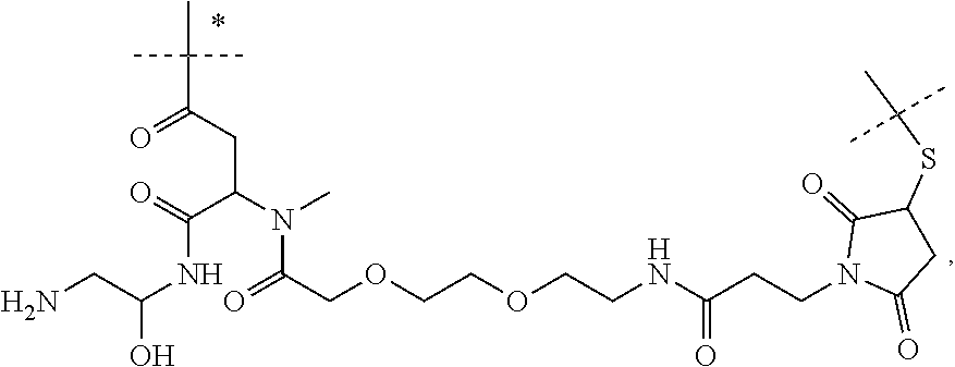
OC(CN)NC(C(N(C)C(COCCOCCNC(CCN1C(=O)CC(SC(C)(C)C)C1=O)=O)=O)CC(C(C)(C)C)=O)=O
